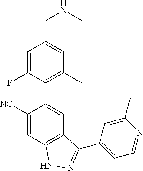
C1=C(F)C(C2=CC3=C(C=C2[NC])NN=C3C2=CC=NC(C)=C2)=C(C)C=C1CNC
